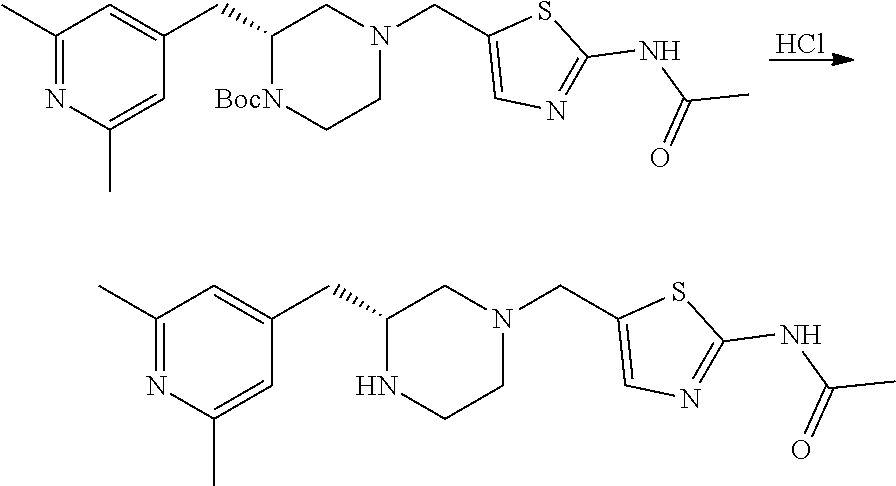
Cl.C1=C(C)N=C(C)C=C1CC1CN(CC2=CN=C(NC(=O)C)S2)CC[BocN]1.C1=C(C)N=C(C)C=C1CC1CN(CC2=CN=C(NC(=O)C)S2)CCN1
